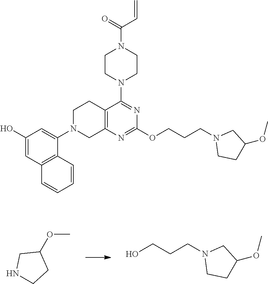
OCCCN1CCC(OC)C1.COC1CNCC1.C12=C(N=C(OCCCN3CCC(OC)C3)N=C1N1CCN(C(=O)C=C)CC1)CN(C1=CC(O)=CC3=C1C=CC=C3)CC2
